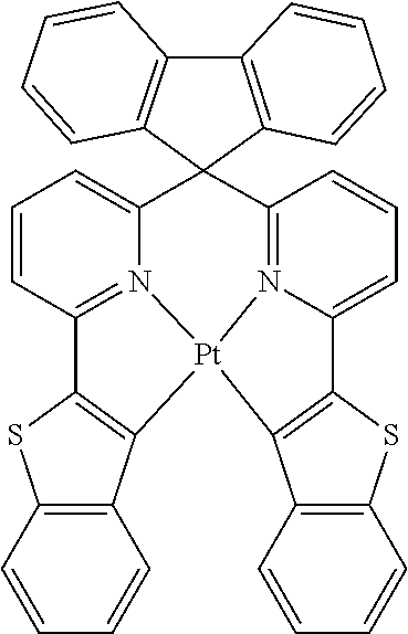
C12=C(C=CC=C1)C1=C(S2)C2=CC=CC3=N2[Pt]12C1=C(SC4=C1C=CC=C4)C1=N2C(=CC=C1)C31C2=C(C3=C1C=CC=C3)C=CC=C2
